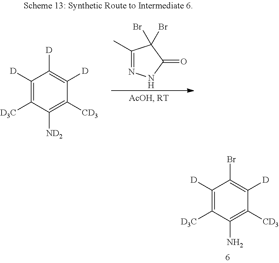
C1([D])=C([D3C])C([ND2])=C([CD3])C([D])=C1[D].C1(C)=NNC(=O)C1(Br)Br.C1([D])=C([D3C])C(N)=C([CD3])C([D])=C1Br
